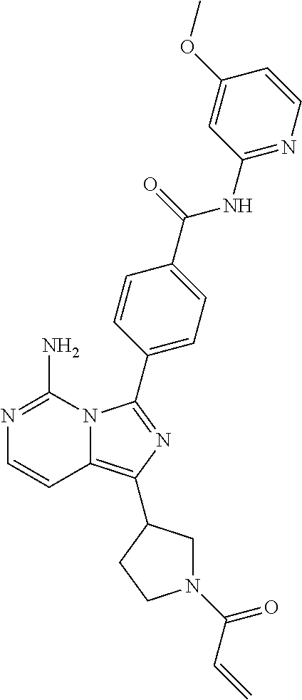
N12C(=C(C3CN(C(=O)C=C)CC3)N=C1C1=CC=C(C(NC3=NC=CC(OC)=C3)=O)C=C1)C=CN=C2N
